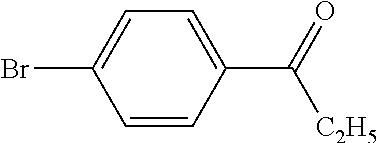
C1=CC(C([C2H5])=O)=CC=C1Br
